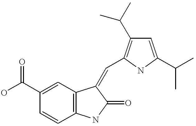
OC(C1=CC2=C(C=C1)NC(=O)C2=CC1=C(C(C)C)C=C(C(C)C)N1)=O
